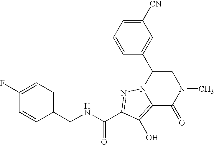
N(CC1=CC=C(F)C=C1)C(C1=NN2C(C3=CC([CN])=CC=C3)CN(C)C(=O)C2=C1O)=O
